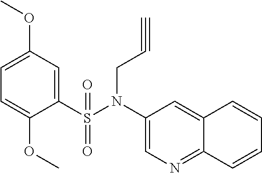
C1(S(N(C2=CN=C3C(=C2)C=CC=C3)CC#C)(=O)=O)=CC(OC)=CC=C1OC
